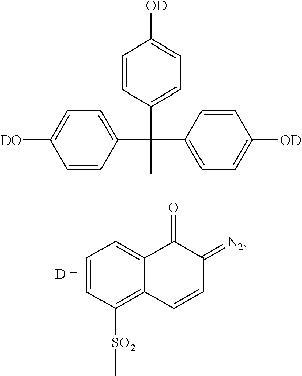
[SO2](C)C1=C2C(=CC=C1)C(=O)C(=[N2])C=C2.C(C)(C1=CC=C([DO])C=C1)(C1=CC=C([OD])C=C1)C1=CC=C([OD])C=C1
